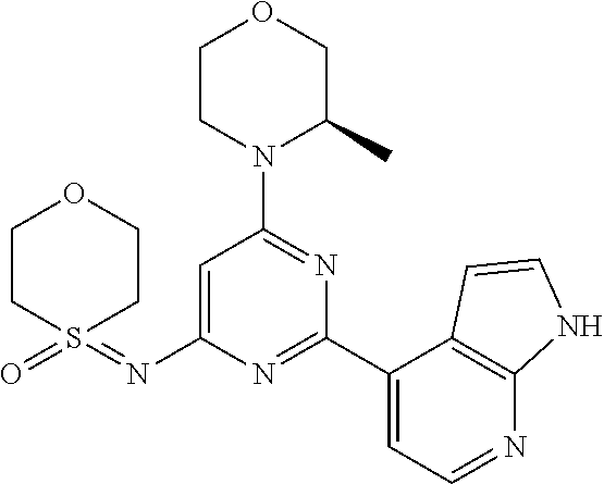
C1=C(N=S2(=O)CCOCC2)N=C(C2=CC=NC3=C2C=CN3)N=C1N1C(C)COCC1
